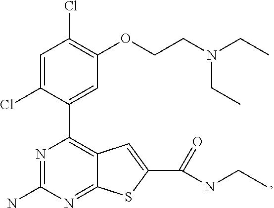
N1=C(N)N=C2C(=C1C1=CC(OCCN(CC)CC)=C(Cl)C=C1Cl)C=C(C(NCC)=O)S2
